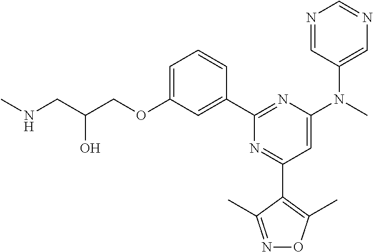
C1=C(OCC(CNC)O)C=C(C2=NC(N(C3=CN=CN=C3)C)=CC(C3=C(C)ON=C3C)=N2)C=C1
